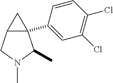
C12(C3=CC(Cl)=C(Cl)C=C3)C(CN(C)C1C)C2
